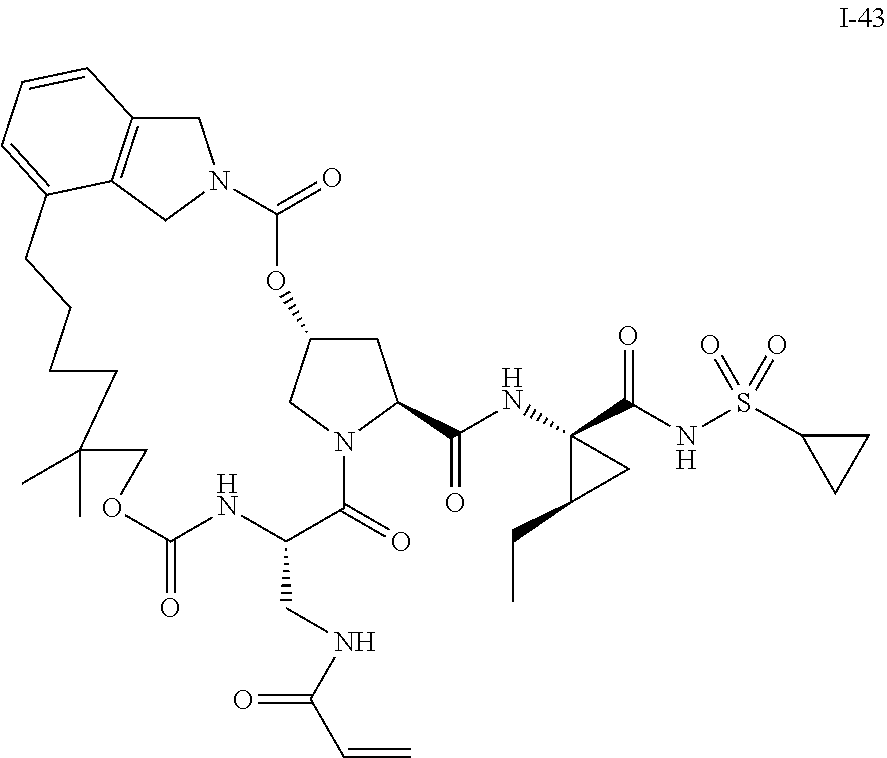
C1(=O)OC2CC(C(NC3(C(NS(C4CC4)(=O)=O)=O)C(CC)C3)=O)N(C2)C(=O)C(CNC(C=C)=O)NC(=O)OCC(C)(C)CCCCC2=CC=CC3=C2CN1C3
